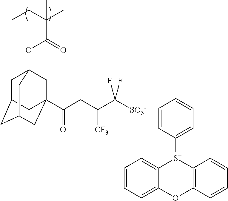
C1=CC([S+]2C3=CC=CC=C3OC3=C2C=CC=C3)=CC=C1.O(C(=O)C(CC)(C)C)C12CC3CC(CC(C(CC(C([SO3-])(F)F)[CF3])=O)(C1)C3)C2
